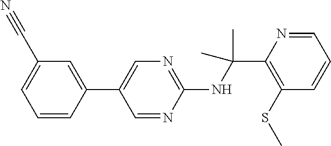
C1(C2=CN=C(NC(C)(C)C3=C(SC)C=CC=N3)N=C2)=CC(C#N)=CC=C1
